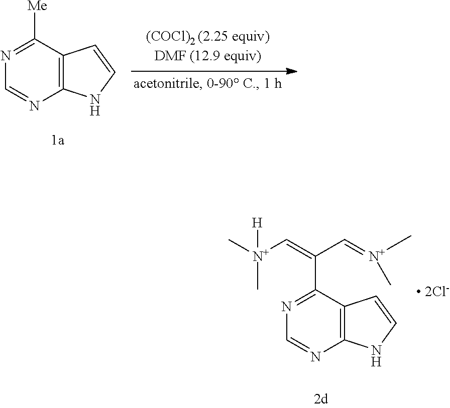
N1=C([Me])C2=C(N=C1)NC=C2.N1=C(C(=C[N+](C)(C)[H])C=[N+](C)C)C2=C(N=C1)NC=C2.[ 2Cl-]
